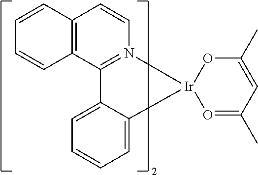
C12=CC=CC=C1[Ir]1(N3=C2C2=C(C=C3)C=CC=C2)O=C(C)C=C(C)O1
